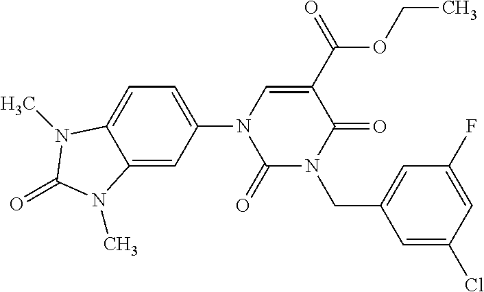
C1(=O)N(CC2=CC(F)=CC(Cl)=C2)C(=O)C(C(OCC)=O)=CN1C1=CC=C2C(=C1)N(C)C(=O)N2C
